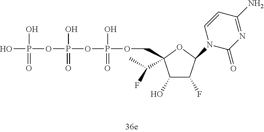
OP(O)(=O)OP(O)(=O)OP(O)(=O)OCC1(C(F)C)C(O)C(F)C(N2C(=O)N=C(N)C=C2)O1
